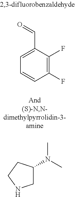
C1C(N(C)C)CCN1.C1=C(C=O)C(F)=C(F)C=C1
